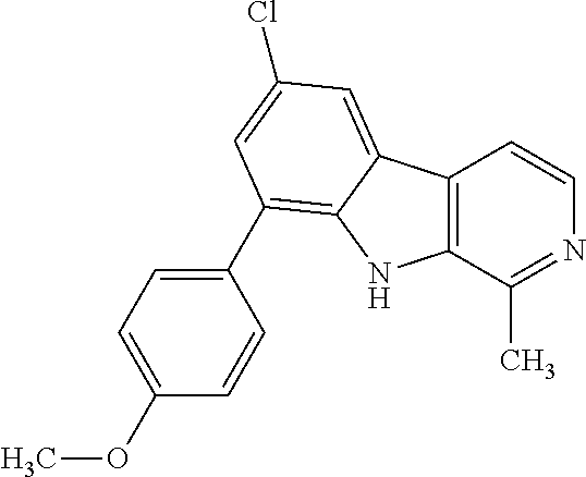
C12=C(C(C)=NC=C1)NC1=C(C3=CC=C(OC)C=C3)C=C(Cl)C=C21
